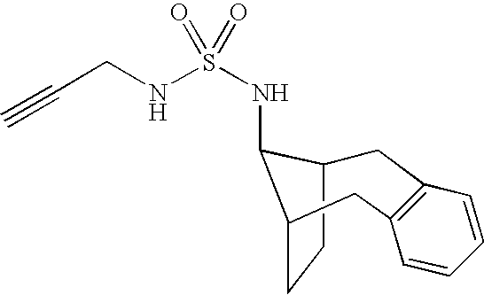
C1C2CCC(C2NS(NCC#C)(=O)=O)CC2=C1C=CC=C2
